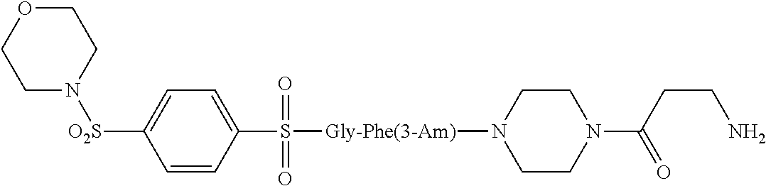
C1([O2S]N2CCOCC2)=CC=C(S(=O)(=O)[Gly-Phe(3-Am)]N2CCN(C(CCN)=O)CC2)C=C1
